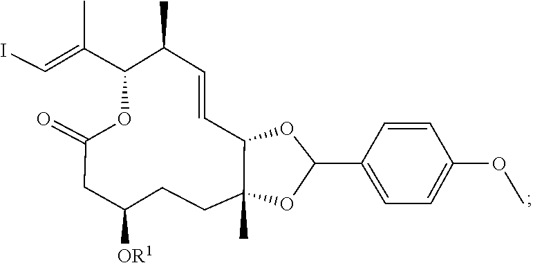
COC1=CC=C(C2OC3(C)C(O2)C=CC(C)C(C(=CI)C)OC(=O)CC([OR1])CC3)C=C1
